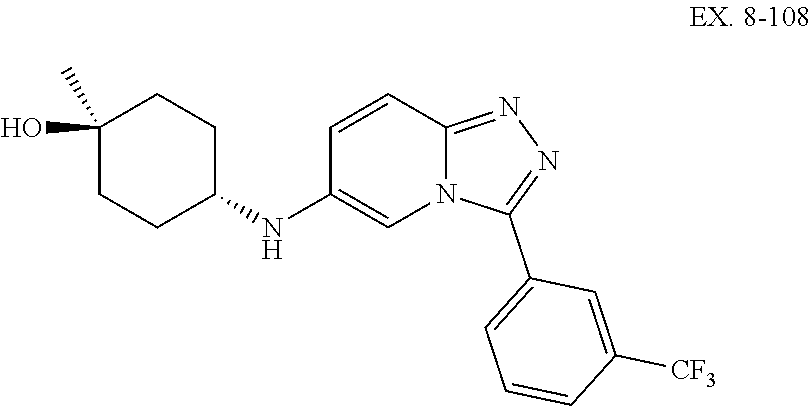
C1(NC2=CN3C(=NN=C3C3=CC=CC([CF3])=C3)C=C2)CCC(C)(O)CC1
